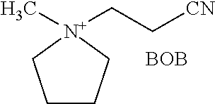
C1CC[N+](C)(CC[CN])C1.[BOB]
